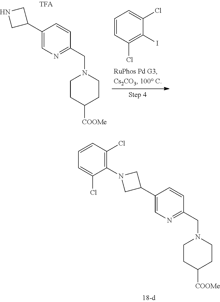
C1(C2CNC2)=CN=C(CN2CCC([COOMe])CC2)C=C1.C1=CC(Cl)=C(I)C(Cl)=C1.C1(C2CN(C3=C(Cl)C=CC=C3Cl)C2)=CN=C(CN2CCC([COOMe])CC2)C=C1
